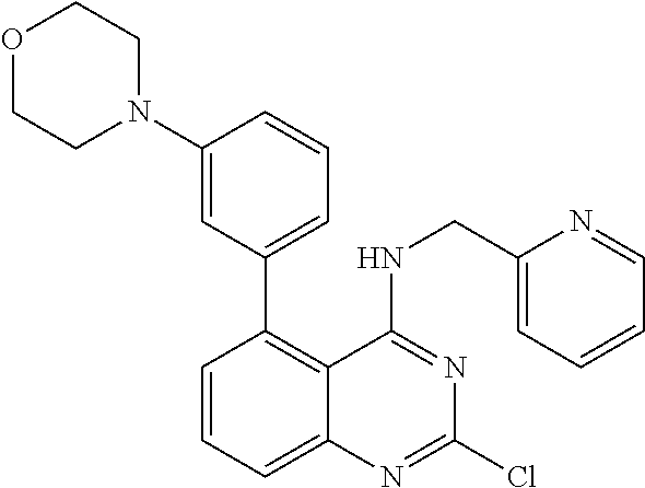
C1=C(N2CCOCC2)C=CC=C1C1=C2C(=CC=C1)N=C(Cl)N=C2NCC1=CC=CC=N1
